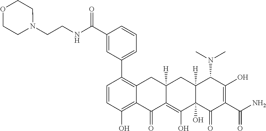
C1=CC(O)=C2C(=C1C1=CC=CC(C(NCCN3CCOCC3)=O)=C1)CC1([H])C(=C(O)C3(O)C([H])(C1)C(N(C)C)C(O)=C(C(=O)N)C3=O)C2=O
